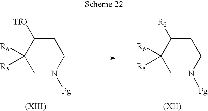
C1N([Pg])CC=C([TfO])C1([R6])[R5].C1N([Pg])CC=C([R2])C1([R6])[R5]
